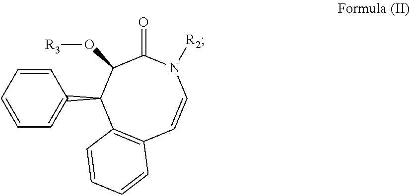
C1=CC=CC=C1C1C2=C(C=CN([R2])C(=O)C1O[R3])C=CC=C2
